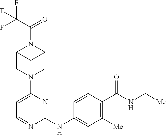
C1=C(N2CC3N(C(=O)C(F)(F)F)C(C2)C3)N=C(NC2=CC([Me])=C(C(NC[Me])=O)C=C2)N=C1
